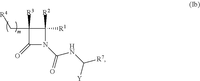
C1(C[R4])([R3])C(=O)N(C(NC([R7])[Y])=O)C1([R1])[R2]
